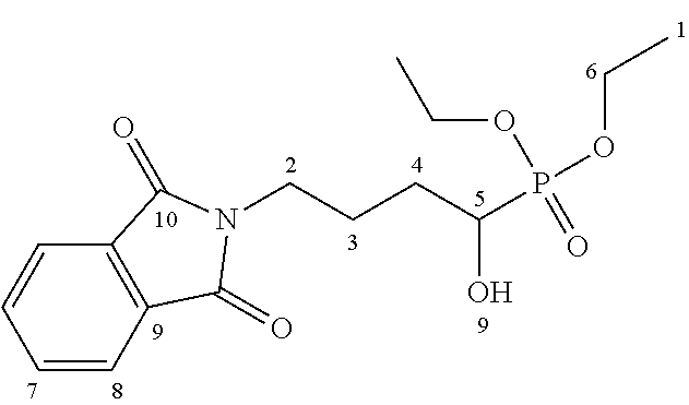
C1=CC2=C(C=C1)C(=O)N(CCCC(P(OCC)(OCC)=O)O)C2=O
